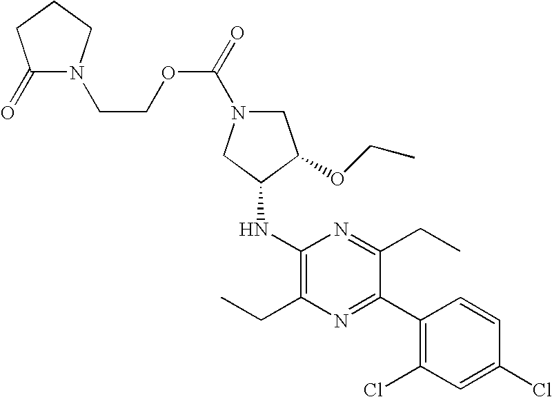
C(COC(N1CC(OCC)C(NC2=C(CC)N=C(C3=C(Cl)C=C(Cl)C=C3)C(CC)=N2)C1)=O)N1C(=O)CCC1
